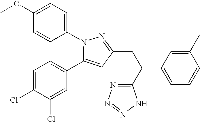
C1(C(CC2=NN(C3=CC=C(OC)C=C3)C(C3=CC=C(Cl)C(Cl)=C3)=C2)C2=NN=NN2)=CC=CC(C)=C1
